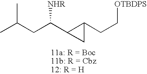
CC(CC(C1C(CC[OTBDPS])C1)[NHR])C
